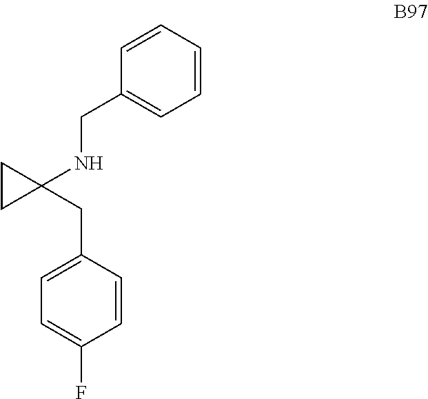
C1=C(CC2(NCC3=CC=CC=C3)CC2)C=CC(F)=C1
